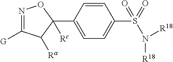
N1=C([G])C([Ra])C([Rc])(C2=CC=C(S(=O)(N([R18])[R18])=O)C=C2)O1
